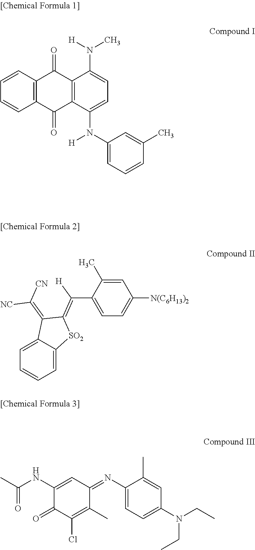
C12=C(C(=O)C3=C(C1=O)C(N([H])C)=CC=C3N(C1=CC=CC(C)=C1)[H])C=CC=C2.C1=C(C)C(C(=C2[SO2]C3=CC=CC=C3C2=C([CN])[NC])[H])=CC=C1[N(C6H13)2].C1(NC(C)=O)=CC(=NC2=CC=C(N(CC)CC)C=C2C)C(C)=C(Cl)C1=O
